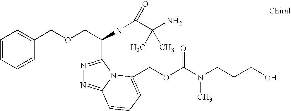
C1=CC=CC(COCC(C2=NN=C3N2C(COC(N(CCCO)C)=O)=CC=C3)NC(C(N)(C)C)=O)=C1
